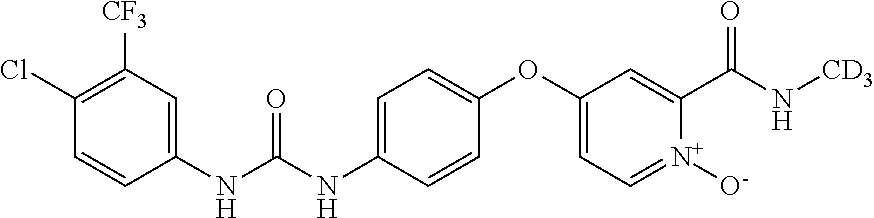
C1(Cl)=C([CF3])C=C(NC(NC2=CC=C(OC3=CC=[N+]([O-])C(C(N[CD3])=O)=C3)C=C2)=O)C=C1
